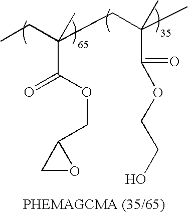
CCC(CC(C)(C(=O)OCCO)C)(C(OCC1CO1)=O)C
